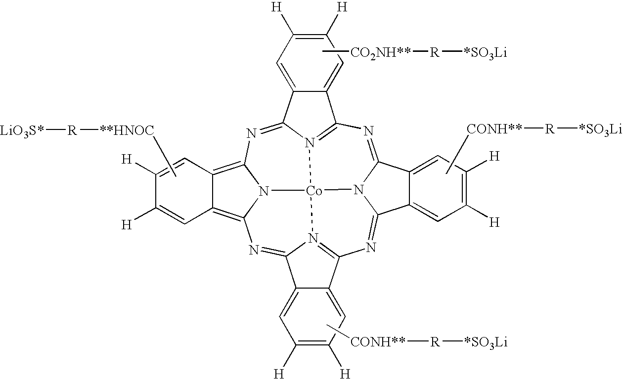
N1=C2N3C(=NC4=N5C(=NC6=C7C(=C8N6[Co]35N3=C1C1=CC([H])=C([H])C=C1C3=N8)C=C([H])C([H])=C7)C1=CC([H])=C([H])C=C41)C1=CC([H])=C([H])C=C21.C[**HNOC][R][LiO3S*].C[CONH**][R][*SO3Li].C[CONH**][R][*SO3Li].C[CO2NH**][R][*SO3Li]
